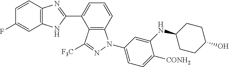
C1=CC2=C(C(C3=NC4=C(N3)C=C(F)C=C4)=C1)C([F3C])=NN2C1=CC=C([CONH2])C(NC2CCC(O)CC2)=C1
